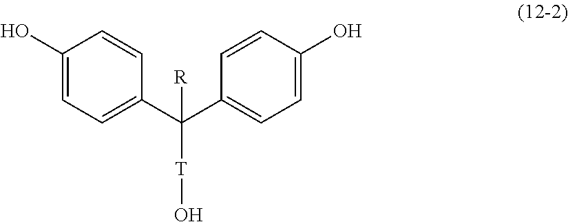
C1(O)=CC=C(C(C2=CC=C(O)C=C2)([T]O)[R])C=C1
